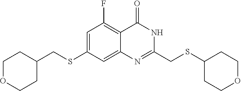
C1=C(SCC2CCOCC2)C=C2C(=C1F)C(=O)NC(CSC1CCOCC1)=N2
